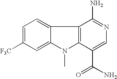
C12=CC=C([F3C])C=C1N(C)C1=C2C(N)=NC=C1C(N)=O
